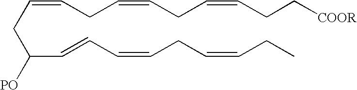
C(=CCC=CCC=CCC[COOR])CC(C=CC=CCC=CCC)[PO]
